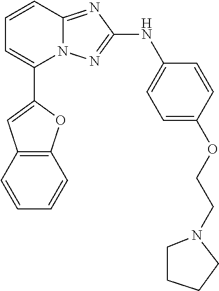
C1=CC2=NC(NC3=CC=C(OCCN4CCCC4)C=C3)=NN2C(C2=CC3=C(O2)C=CC=C3)=C1
